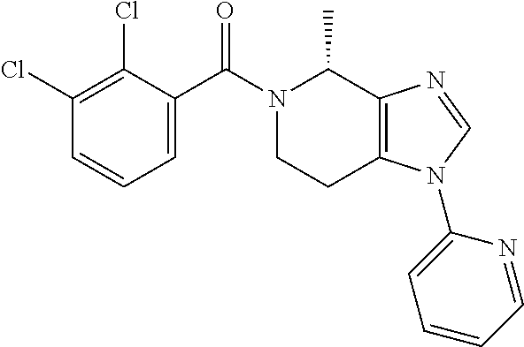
C1(Cl)=C(Cl)C(C(N2CCC3=C(C2C)N=CN3C2=CC=CC=N2)=O)=CC=C1
